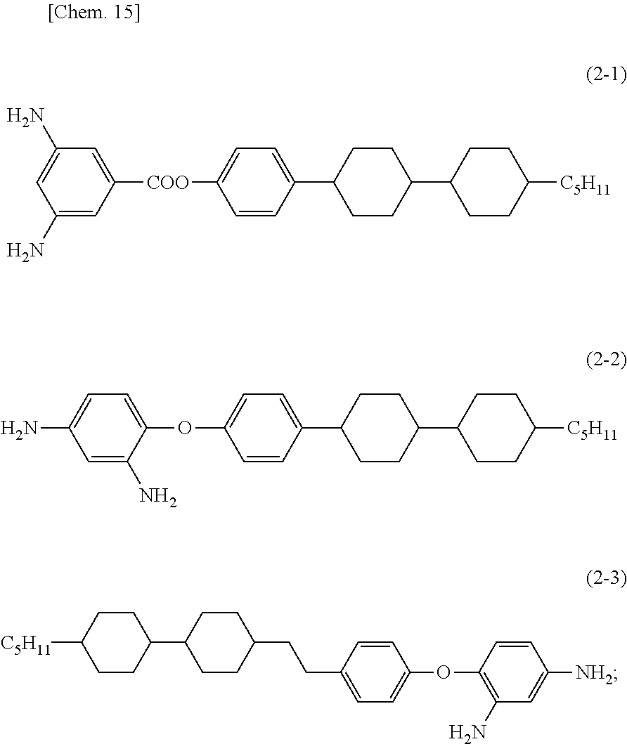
C1(N)=CC(N)=CC([COO]C2=CC=C(C3CCC(C4CCC([C5H11])CC4)CC3)C=C2)=C1.C1=C(N)C=C(N)C(OC2=CC=C(C3CCC(C4CCC([C5H11])CC4)CC3)C=C2)=C1.C1C([C5H11])CCC(C2CCC(CCC3=CC=C(OC4=C(N)C=C([NH2])C=C4)C=C3)CC2)C1
